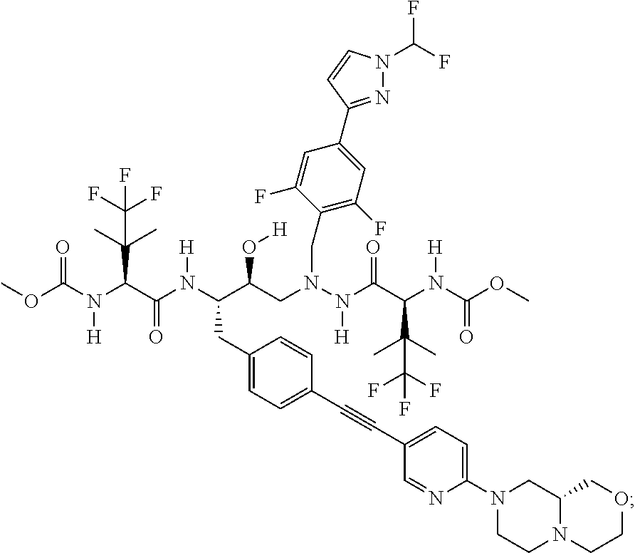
N1=C(C2=CC(F)=C(CN(CC(C(N(C(C(C(C)(C)C(F)(F)F)N([H])C(=O)OC)=O)[H])CC3=CC=C(C#CC4=CC=C(N5CCN6C(C5)COCC6)N=C4)C=C3)O[H])N(C(C(N(C(OC)=O)[H])C(C)(C)C(F)(F)F)=O)[H])C(F)=C2)C=CN1C(F)F
